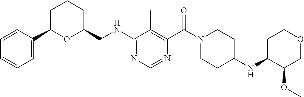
C1=C(C2OC(CNC3=NC=NC(C(N4CCC(NC5C(OC)COCC5)CC4)=O)=C3C)CCC2)C=CC=C1
